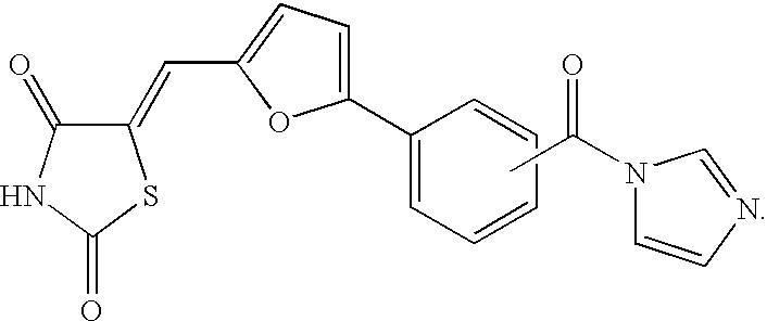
C1(=CC2=CC=C(C3=CC=CC=C3)O2)C(=O)NC(=O)S1.CC(N1C=CN=C1)=O
